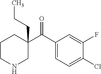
C1(C(C2=CC=C(Cl)C(F)=C2)=O)(CCC)CCCNC1
